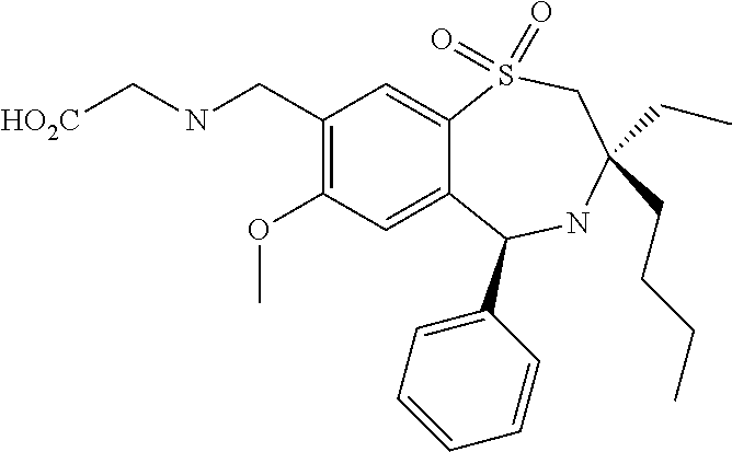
C1(CNC[HO2C])=C(OC)C=C2C(=C1)S(=O)(=O)CC(CC)(CCCC)NC2C1=CC=CC=C1
